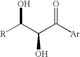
[R]C(C(C([Ar])=O)O)O
